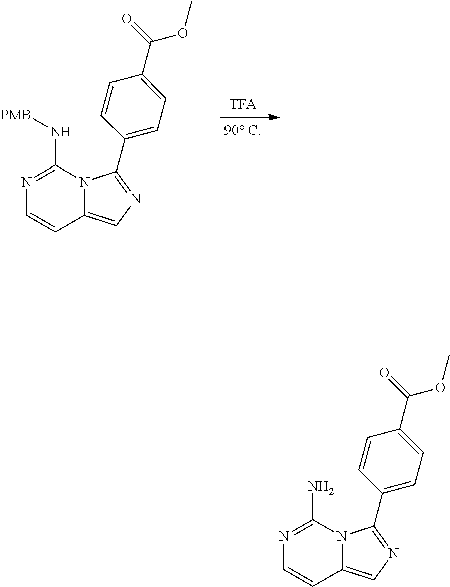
N1=C(N[PMB])N2C(=CN=C2C2=CC=C(C(=O)OC)C=C2)C=C1.N1=C(N)N2C(=CN=C2C2=CC=C(C(=O)OC)C=C2)C=C1
